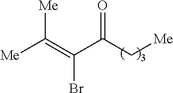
C(C(C(=C([Me])[Me])Br)=O)[Me]
